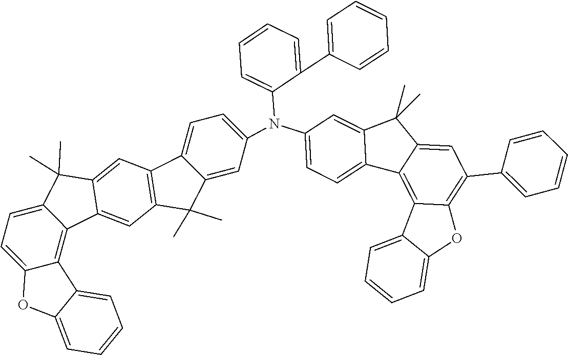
C1=CC=C(N(C2=CC=C3C(=C2)C(C)(C)C2=CC(C4=CC=CC=C4)=C4C(=C32)C2=CC=CC=C2O4)C2=CC=C3C(=C2)C(C)(C)C2=C3C=C3C(C)(C)C4=CC=C5C(=C4C3=C2)C2=CC=CC=C2O5)C(C2=CC=CC=C2)=C1
